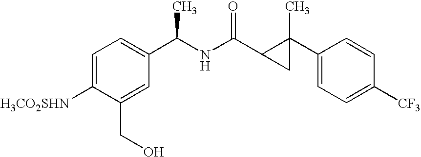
C1=C([H3CO2SHN])C(CO)=CC(C(NC(C2CC2(C2=CC=C([CF3])C=C2)C)=O)C)=C1
